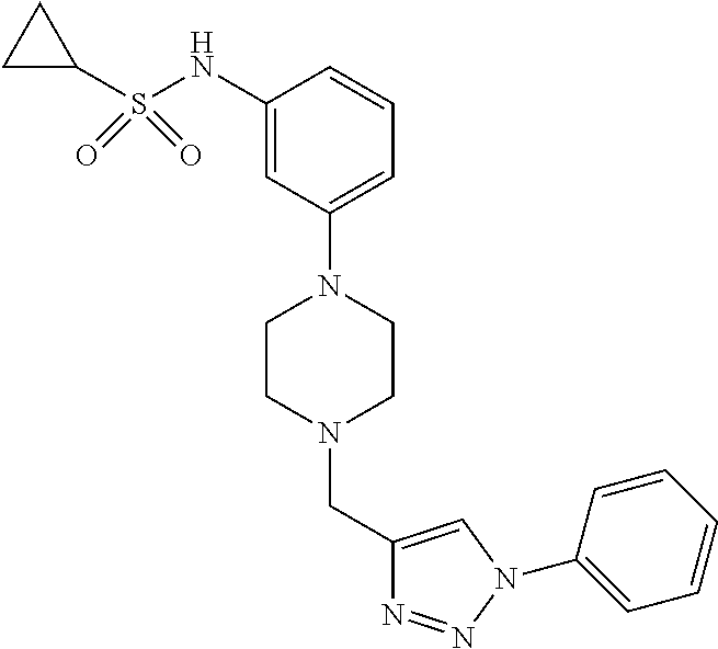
C1(CN2CCN(C3=CC=CC(NS(C4CC4)(=O)=O)=C3)CC2)=CN(C2=CC=CC=C2)N=N1
